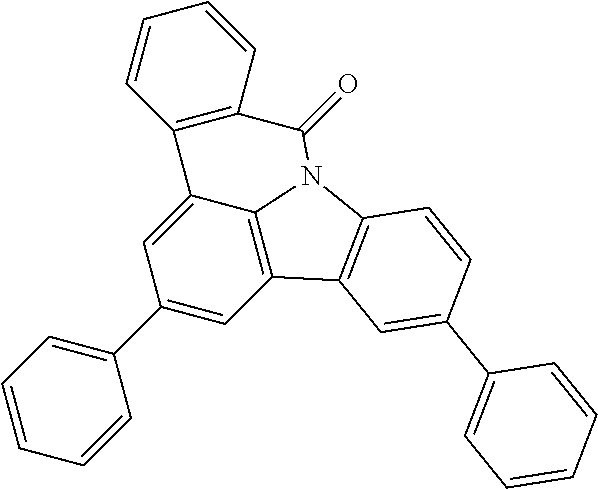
C1(C2=CC3=C4C(=C2)C2=C(C=CC=C2)C(=O)N4C2=C3C=C(C3=CC=CC=C3)C=C2)=CC=CC=C1
